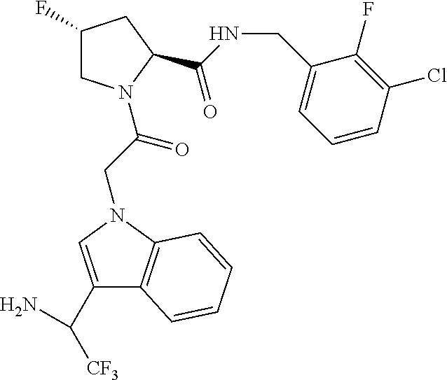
C1(F)CN(C(CN2C3=C(C(C([CF3])N)=C2)C=CC=C3)=O)C(C(NCC2=CC=CC(Cl)=C2F)=O)C1
